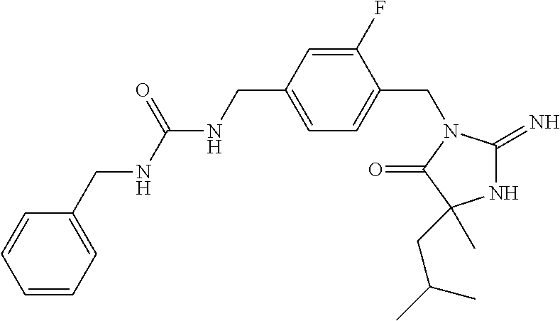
N1C(=N)N(CC2=CC=C(CNC(NCC3=CC=CC=C3)=O)C=C2F)C(=O)C1(CC(C)C)C
